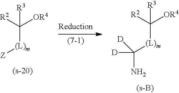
C([(L)m]C([OR4])([R2])[R3])([D])(N)[D].[Z][(L)m]C([OR4])([R2])[R3]
